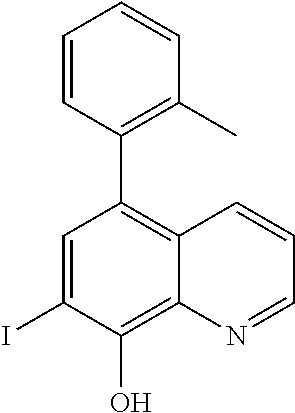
IC1=CC(C2=C(C)C=CC=C2)=C2C(=C1O)N=CC=C2
